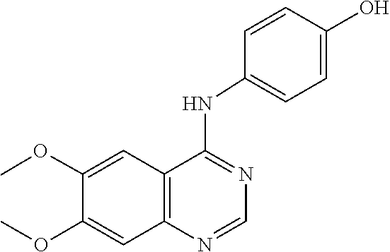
C1=NC2=C(C(NC3=CC=C(O)C=C3)=N1)C=C(OC)C(OC)=C2
